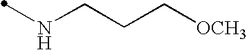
N(CCC[OCH3])C
